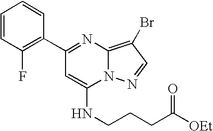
C1=CC(F)=C(C2=NC3=C(Br)C=NN3C(NCCCC([OEt])=O)=C2)C=C1
